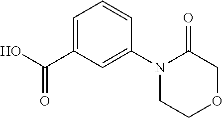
C1=C(C(O)=O)C=C(N2CCOCC2=O)C=C1
